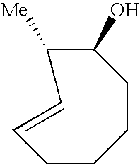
C1CCCC(O)C([Me])C=C1
